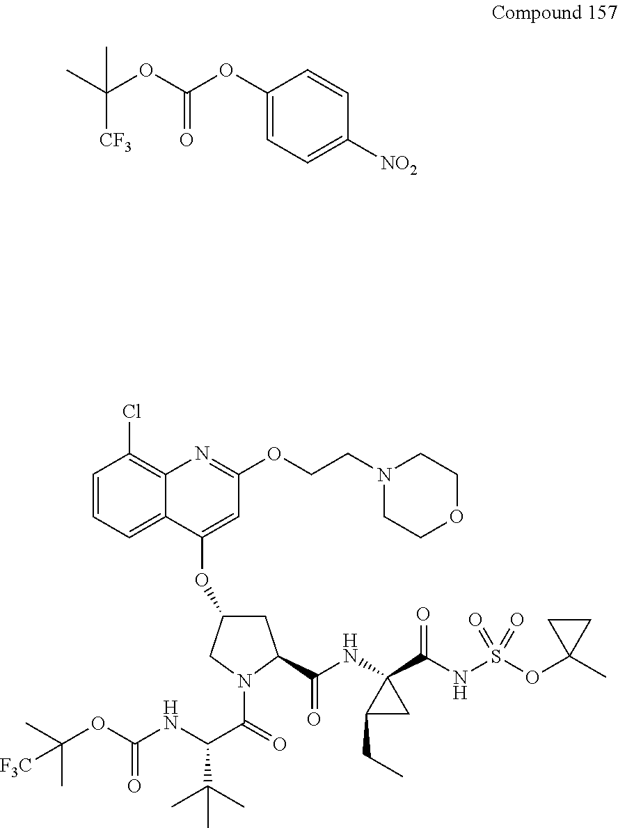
CC(OC(=O)OC1=CC=C([NO2])C=C1)(C)[CF3].C1=CC=C2C(=C1Cl)N=C(OCCN1CCOCC1)C=C2OC1CC(C(=O)NC2(C(NS(OC3(C)CC3)(=O)=O)=O)CC2CC)N(C(C(NC(OC(C)(C)[F3C])=O)C(C)(C)C)=O)C1
